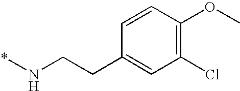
C1=CC(OC)=C(Cl)C=C1CCN*
